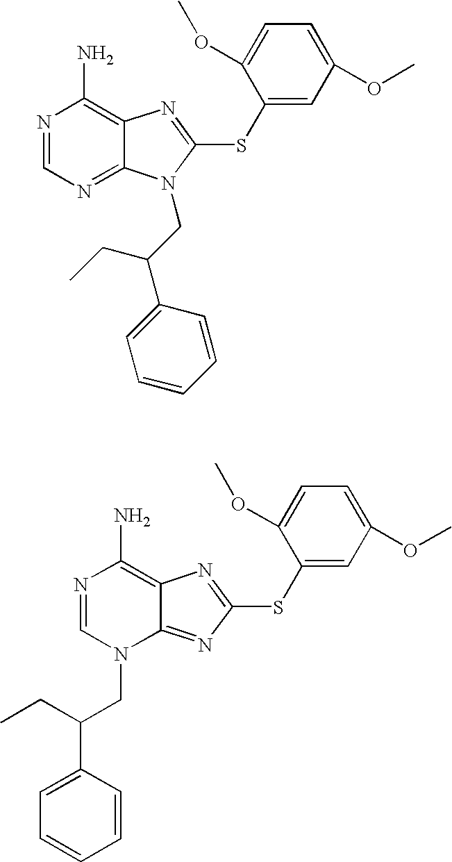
N1=CN=C2C(=C1N)N=C(SC1=CC(OC)=CC=C1OC)N2CC(C1=CC=CC=C1)CC.N1=CN(CC(C2=CC=CC=C2)CC)C2=NC(SC3=CC(OC)=CC=C3OC)=NC2=C1N
